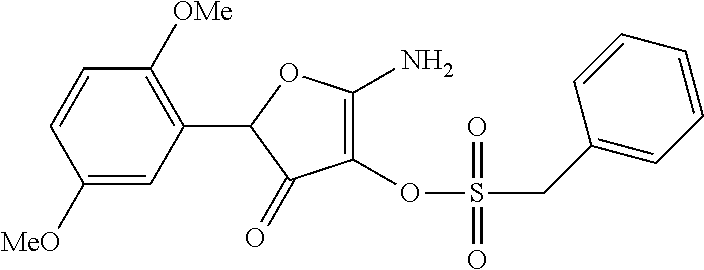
C1([MeO])=CC(C2C(=O)C(OS(CC3=CC=CC=C3)(=O)=O)=C(N)O2)=C([OMe])C=C1
